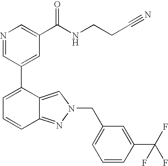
N1=CC(C2=CC=CC3=NN(CC4=CC=CC(C(F)(F)F)=C4)C=C23)=CC(C(NCCC#N)=O)=C1
